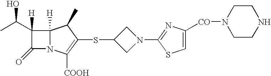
C1(C(C)O)([H])C(=O)N2C1([H])C(C)C(SC1CN(C3=NC([CO]N4CCNCC4)=CS3)C1)=C2[COOH]
